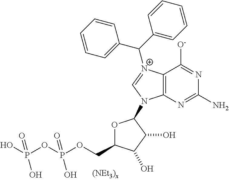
C12=C(N=C(N)N=C1[O-])N(C1OC(COP(OP(O)(=O)O)(=O)O)C(O)C1O)C=[N+]2C(C1=CC=CC=C1)C1=CC=CC=C1
